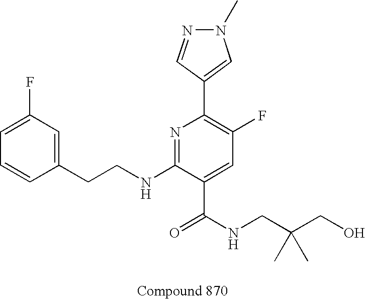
C1=CC(CCNC2=NC(C3=CN(C)N=C3)=C(F)C=C2C(NCC(CO)(C)C)=O)=CC(F)=C1
